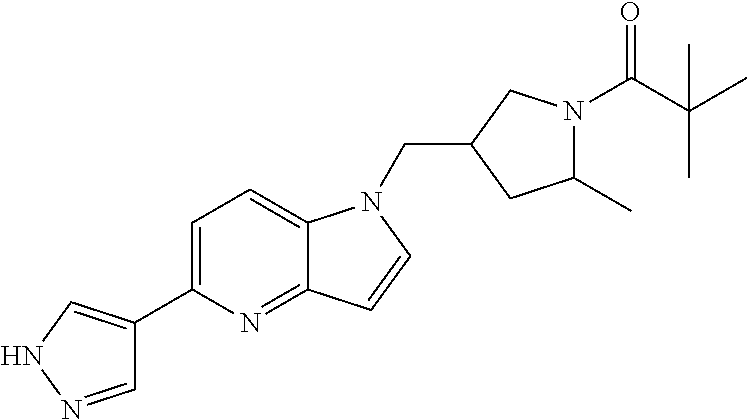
C1=NNC=C1C1=CC=C2C(=N1)C=CN2CC1CC(C)N(C(C(C)(C)C)=O)C1
